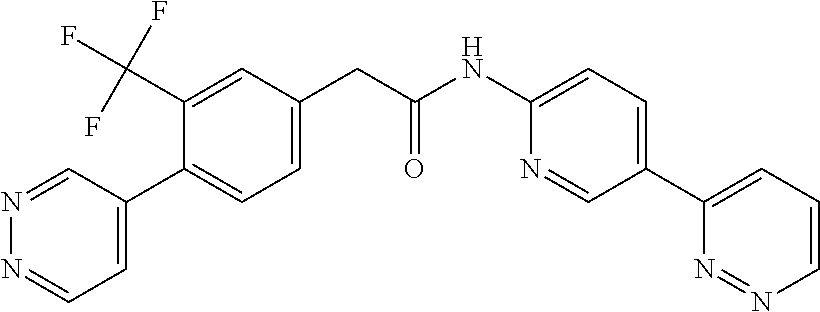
N1=CC(C2=CC=C(CC(NC3=CC=C(C4=CC=CN=N4)C=N3)=O)C=C2C(F)(F)F)=CC=N1
